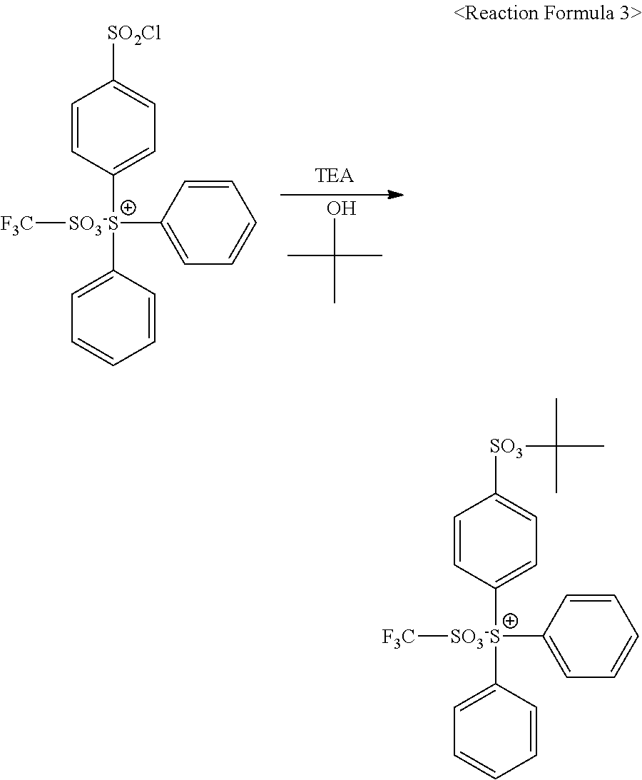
C1=CC([SO3-S](C2=CC=CC=C2)(C2=CC=CC=C2)[F3C])=CC=C1[SO2Cl].OC(C)(C)C.C1=CC([SO3-S](C2=CC=CC=C2)(C2=CC=CC=C2)[F3C])=CC=C1[SO3]C(C)(C)C
